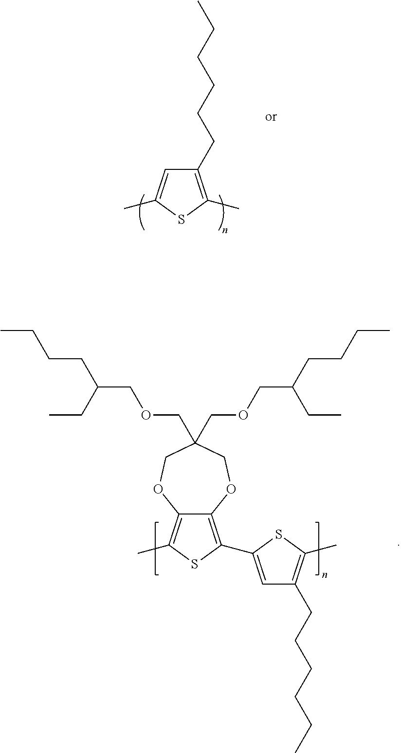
C12=C(C3=CC(CCCCCC)=C(C)S3)SC(C)=C1OCC(COCC(CCCC)CC)(COCC(CCCC)CC)CO2.C1(CCCCCC)=C(C)SC(C)=C1
